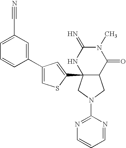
C1(N2CC3C(C4=CC(C5=CC(C#N)=CC=C5)=CS4)(C2)NC(=N)N(C)C3=O)=NC=CC=N1
